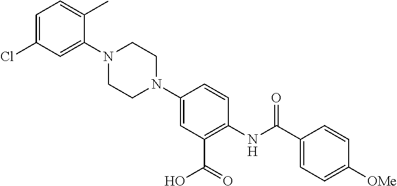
N1(C2=CC(C(=O)O)=C(NC(C3=CC=C([OMe])C=C3)=O)C=C2)CCN(C2=CC(Cl)=CC=C2C)CC1
